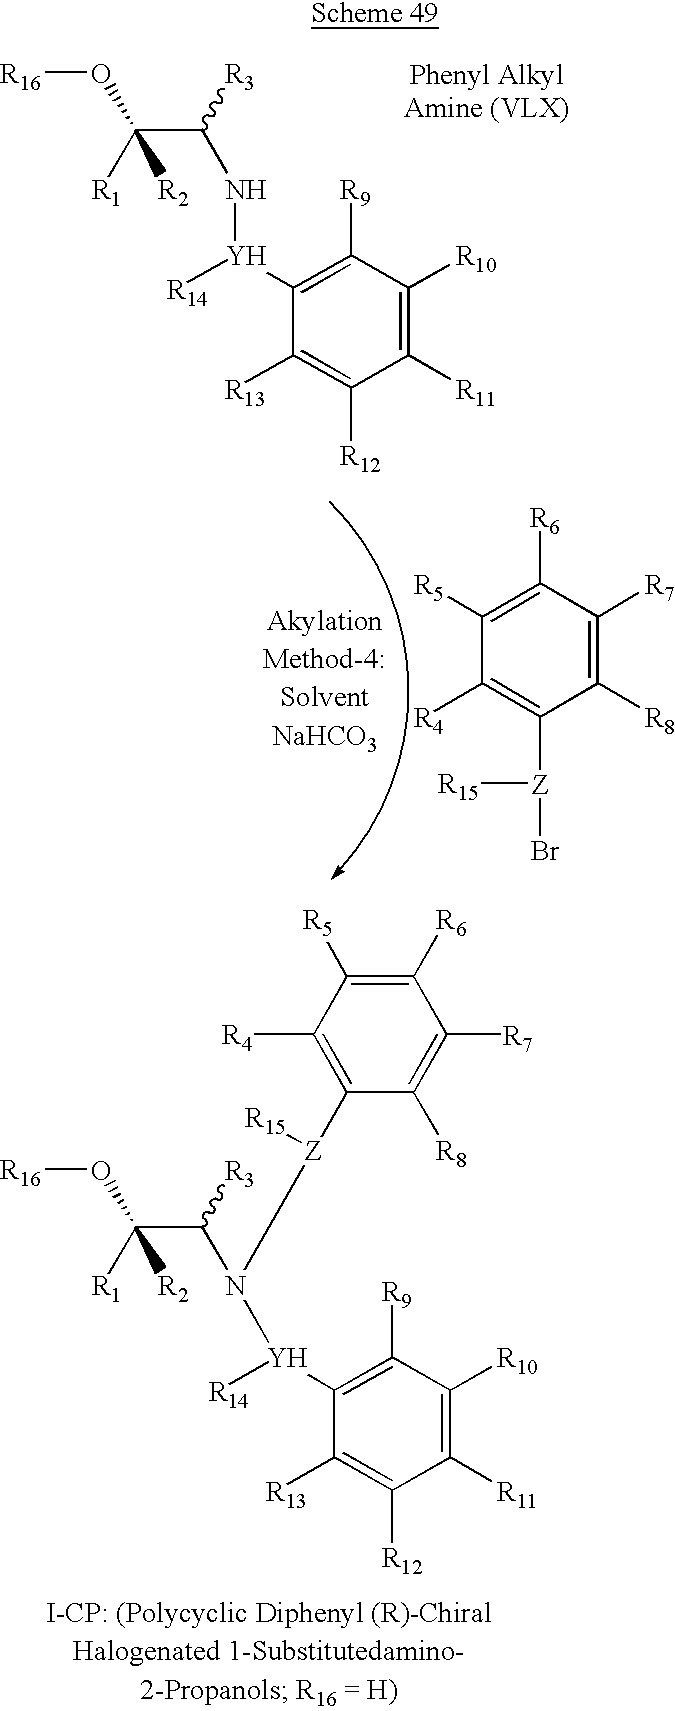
C1([Y](NC([R3])C([R1])([R2])O[R16])[R14])=C([R9])C([R10])=C([R11])C([R12])=C1[R13].C1([R5])=C([R6])C([R7])=C([R8])C([Z](Br)[R15])=C1[R4].C1([Y]([R14])N(C([R3])C([R1])([R2])O[R16])[Z](C2=C([R4])C([R5])=C([R6])C([R7])=C2[R8])[R15])=C([R9])C([R10])=C([R11])C([R12])=C1[R13]
